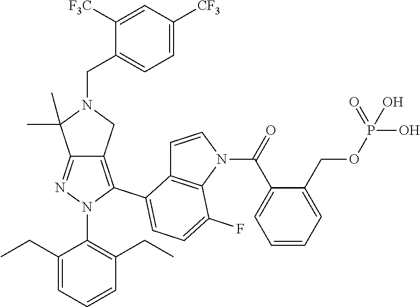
C12=NN(C3=C(CC)C=CC=C3CC)C(C3=CC=C(F)C4=C3C=CN4C(C3=CC=CC=C3COP(O)(=O)O)=O)=C1CN(CC1=CC=C([CF3])C=C1[F3C])C2(C)C
